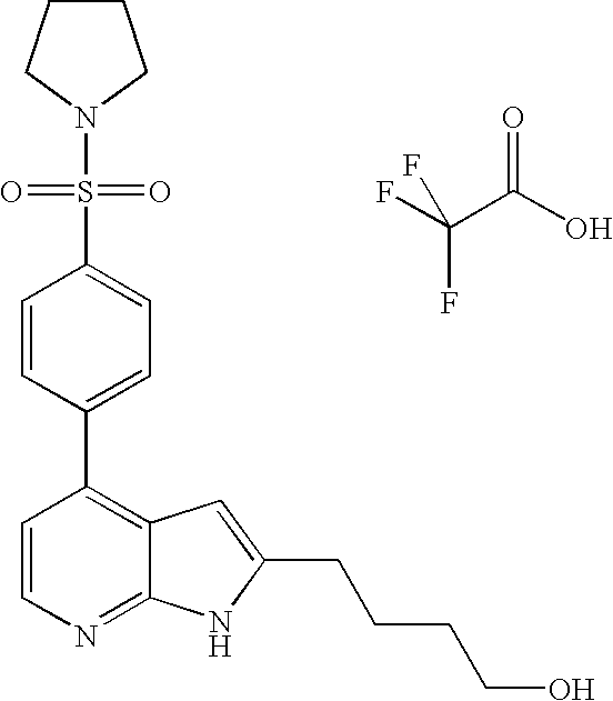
C1CCN(S(C2=CC=C(C3=C4C(=NC=C3)NC(CCCCO)=C4)C=C2)(=O)=O)C1.C(C(O)=O)(F)(F)F
